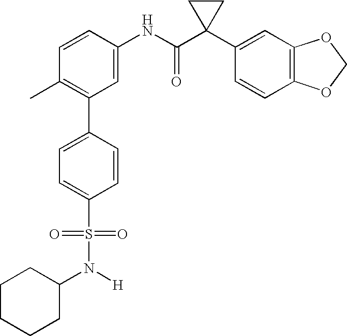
C1(NC(C2(C3=CC4=C(C=C3)OCO4)CC2)=O)=CC(C2=CC=C(S(=O)(=O)N(C3CCCCC3)[H])C=C2)=C(C)C=C1
